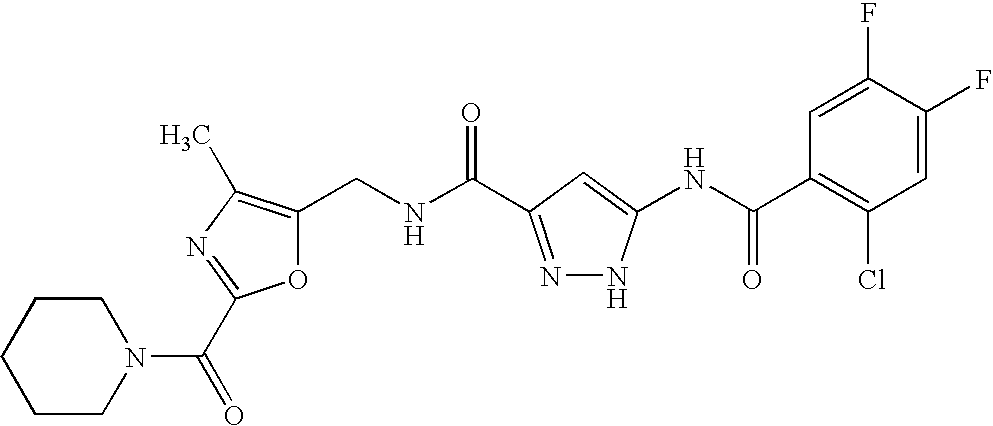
C1(CNC(=O)C2=NNC(NC(C3=C(Cl)C=C(F)C(F)=C3)=O)=C2)=C(C)N=C(C(N2CCCCC2)=O)O1
